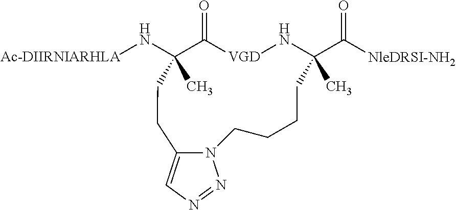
[Ac-DIIRNIARHLA]NC1(C)C(=O)[VGD]NC(C([NleDRSI-NH2])=O)(C)CCCCN2C(=CN=N2)CC1
